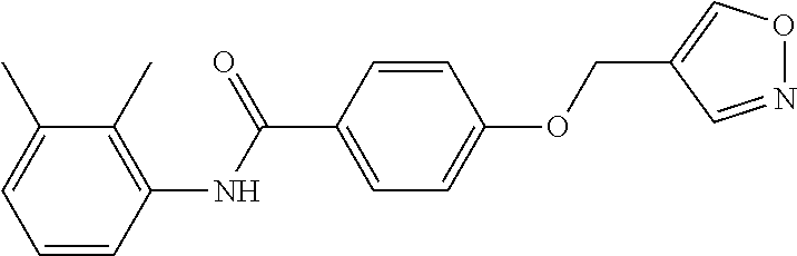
C1=CC(NC(C2=CC=C(OCC3=CON=C3)C=C2)=O)=C(C)C(C)=C1
